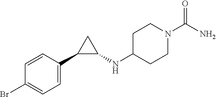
C1=C(Br)C=CC(C2C(NC3CCN(C(N)=O)CC3)C2)=C1
